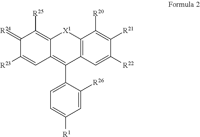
C1(=[R24])C([R23])=CC2=C(C3=CC=C([R1])C=C3[R26])C3=C([X1]C2=C1[R25])C([R20])=C([R21])C([R22])=C3
